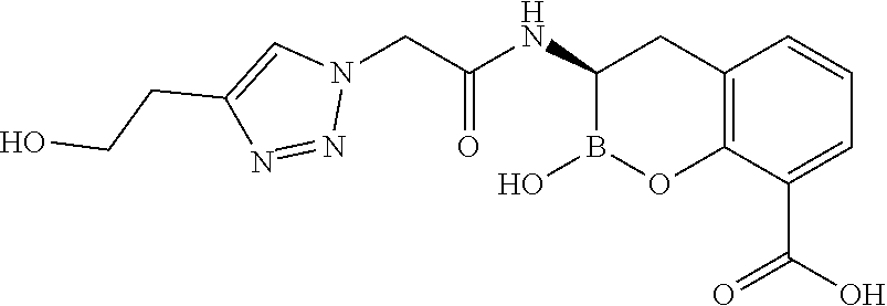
C1(NC(=O)CN2C=C(CCO)N=N2)B(O)OC2=C(C1)C=CC=C2C(O)=O
